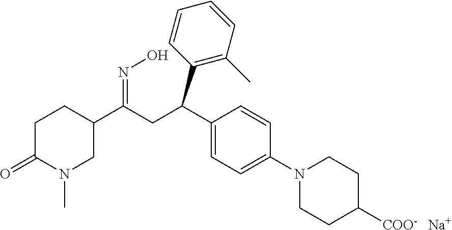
C1C(=O)N(C)CC(C(CC(C2=C(C)C=CC=C2)C2=CC=C(N3CCC([COO-])CC3)C=C2)=NO)C1.[Na]
